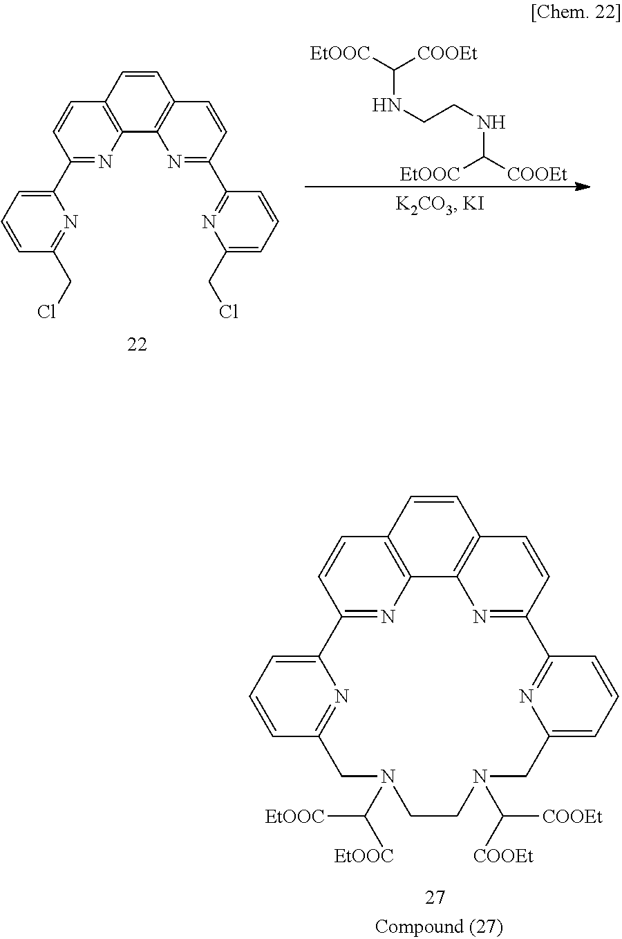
C1(C2=CC=CC(CCl)=N2)=NC2=C(C=C1)C=CC1=C2N=C(C2=NC(CCl)=CC=C2)C=C1.C(NCCNC([COOEt])[EtOOC])([EtOOC])[COOEt].C12=NC3=C(C=C1)C=CC1=C3N=C(C=C1)C1=NC(=CC=C1)CN(C([COOEt])[COOEt])CCN(C([EtOOC])[EtOOC])CC1=NC2=CC=C1
